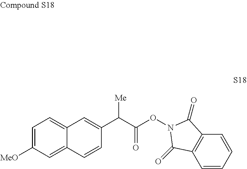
C1=CC=CC2=C1C(=O)N(OC(C(C1=CC3=CC=C([MeO])C=C3C=C1)[Me])=O)C2=O
